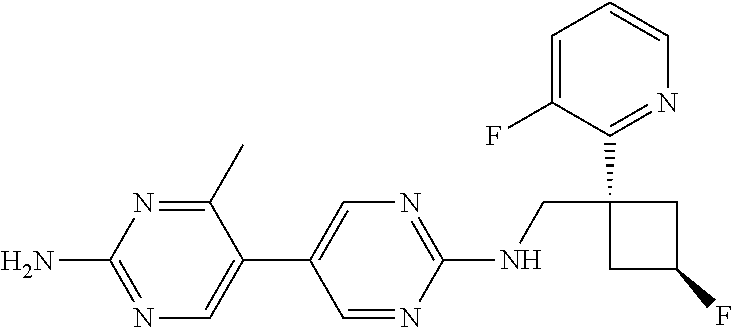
C1(C2=CN=C(NCC3(C4=NC=CC=C4F)CC(F)C3)N=C2)=CN=C(N)N=C1C
